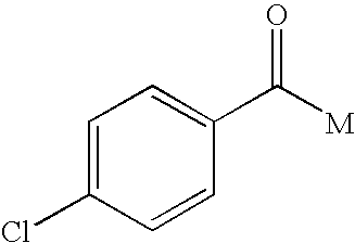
C1=C(Cl)C=CC(C([M])=O)=C1
